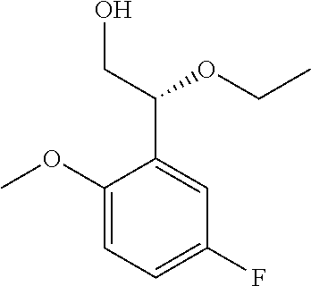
C1(OC)=CC=C(F)C=C1C(CO)OCC
